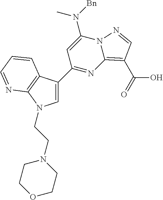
C1=C(C2=NC3=C(C(O)=O)C=NN3C(N(C)[Bn])=C2)C2=C(N1CCN1CCOCC1)N=CC=C2
